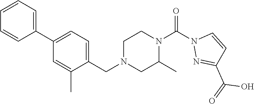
C1=CC=C(C2=CC=C(CN3CC(C)N(C(N4N=C(C(O)=O)C=C4)=O)CC3)C(C)=C2)C=C1
